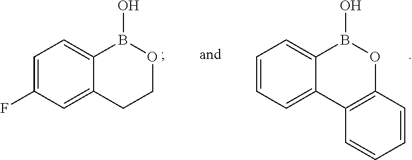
C1=CC=C2C(=C1)B(O)OC1=C2C=CC=C1.C1=C(F)C=C2C(=C1)B(O)OCC2
